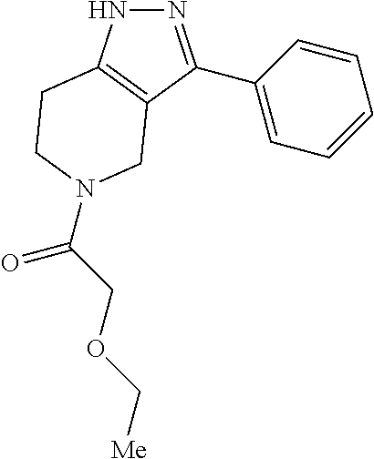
N1N=C(C2=CC=CC=C2)C2=C1CCN(C(=O)COC[Me])C2
